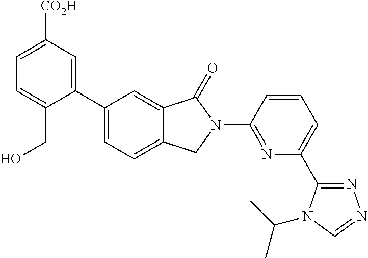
C1=C([CO2H])C=C(C2=CC=C3C(=C2)C(=O)N(C2=NC(C4=NN=CN4C(C)C)=CC=C2)C3)C(CO)=C1
